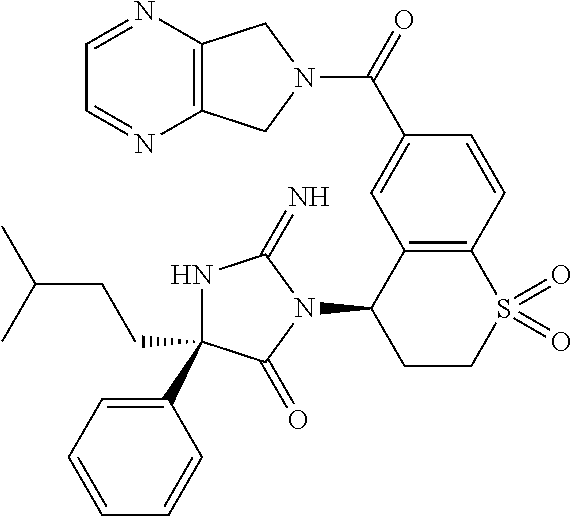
N1C(C2=CC=CC=C2)(CCC(C)C)C(=O)N(C2CCS(=O)(=O)C3=C2C=C(C(=O)N2CC4=C(C2)N=CC=N4)C=C3)C1=N
